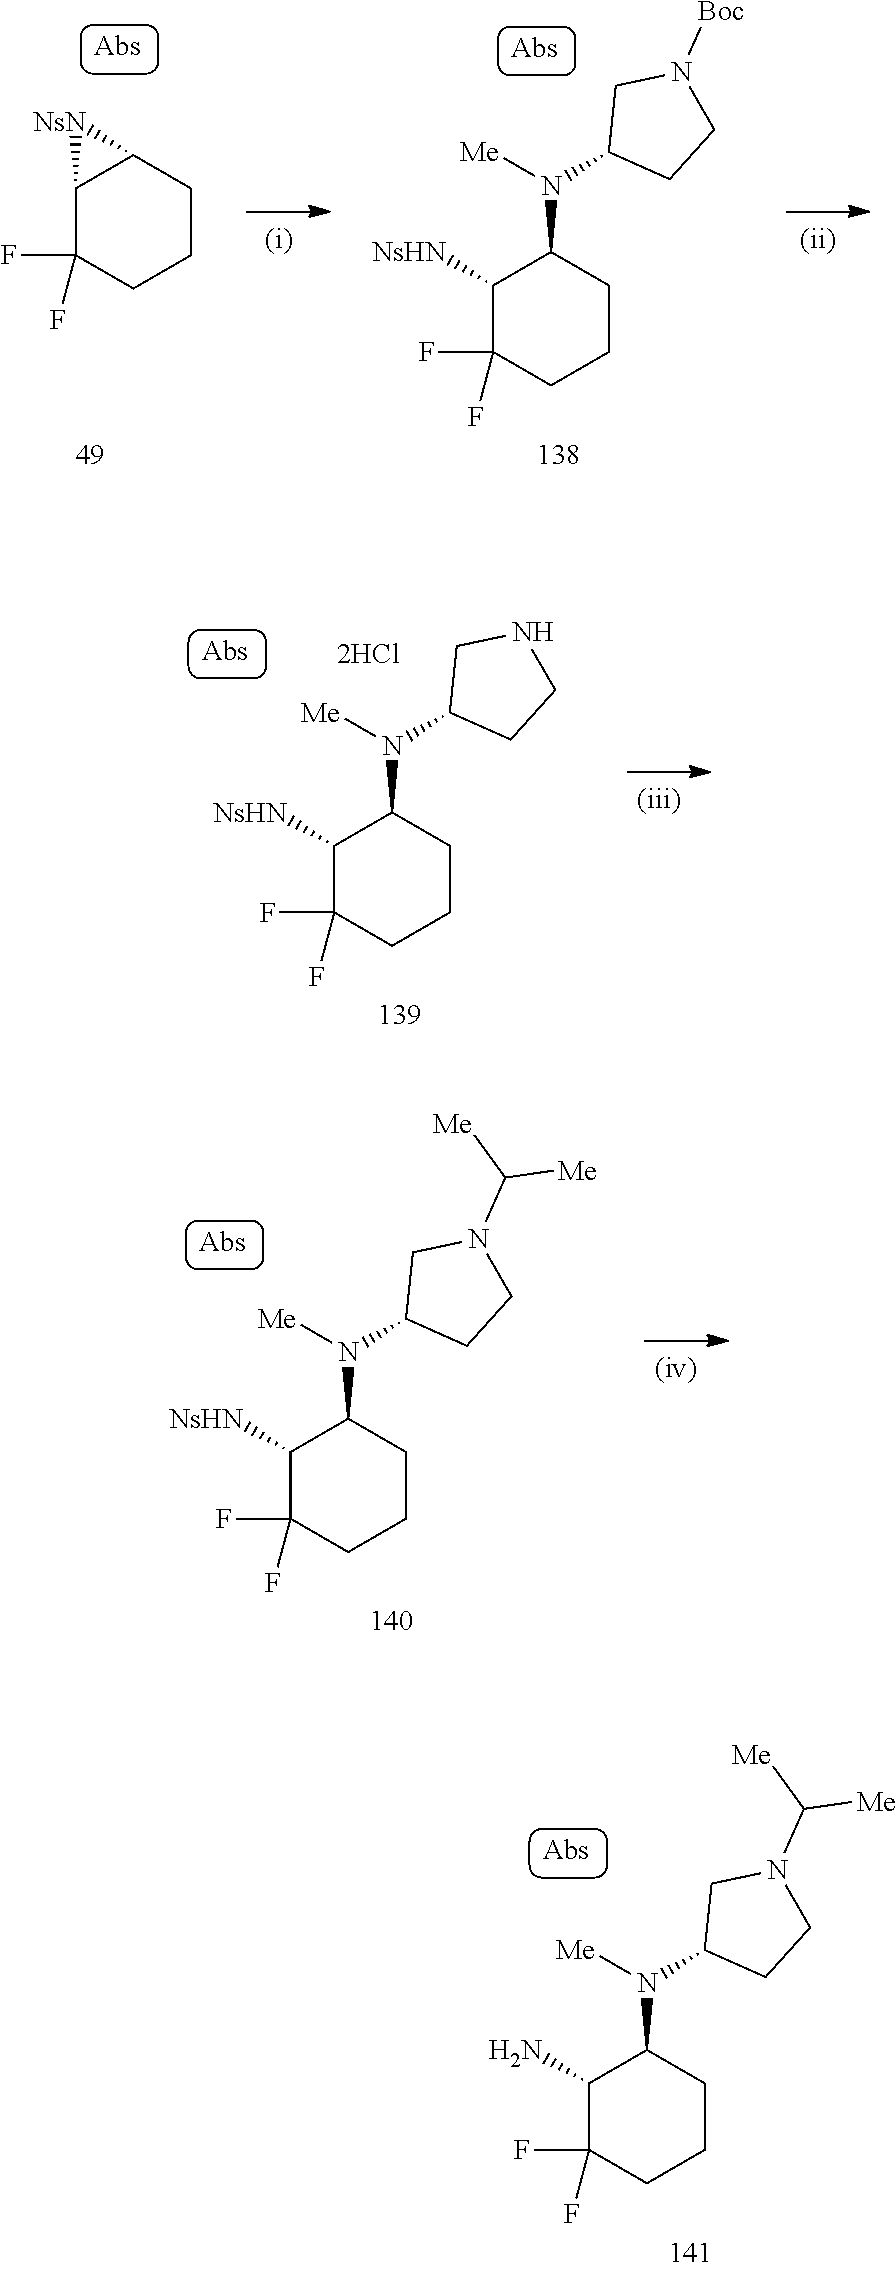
C12C(F)(F)CCCC1[NsN]2.C1([NsHN])C(F)(F)CCCC1N(C1CCN([Boc])C1)[Me].C1([NsHN])C(F)(F)CCCC1N(C1CCNC1)[Me].C1([NsHN])C(F)(F)CCCC1N(C1CCN(C([Me])[Me])C1)[Me].C1(N)C(F)(F)CCCC1N(C1CCN(C([Me])[Me])C1)[Me]
